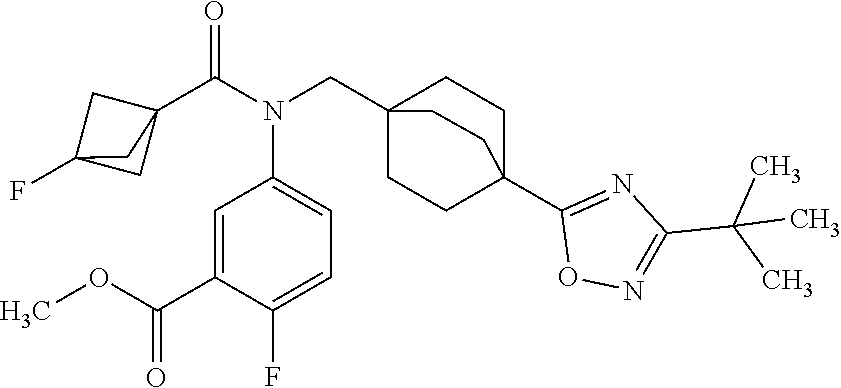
C1=C(F)C(C(OC)=O)=CC(N(CC23CCC(C4=NC(C(C)(C)C)=NO4)(CC2)CC3)C(=O)C23CC(F)(C2)C3)=C1
